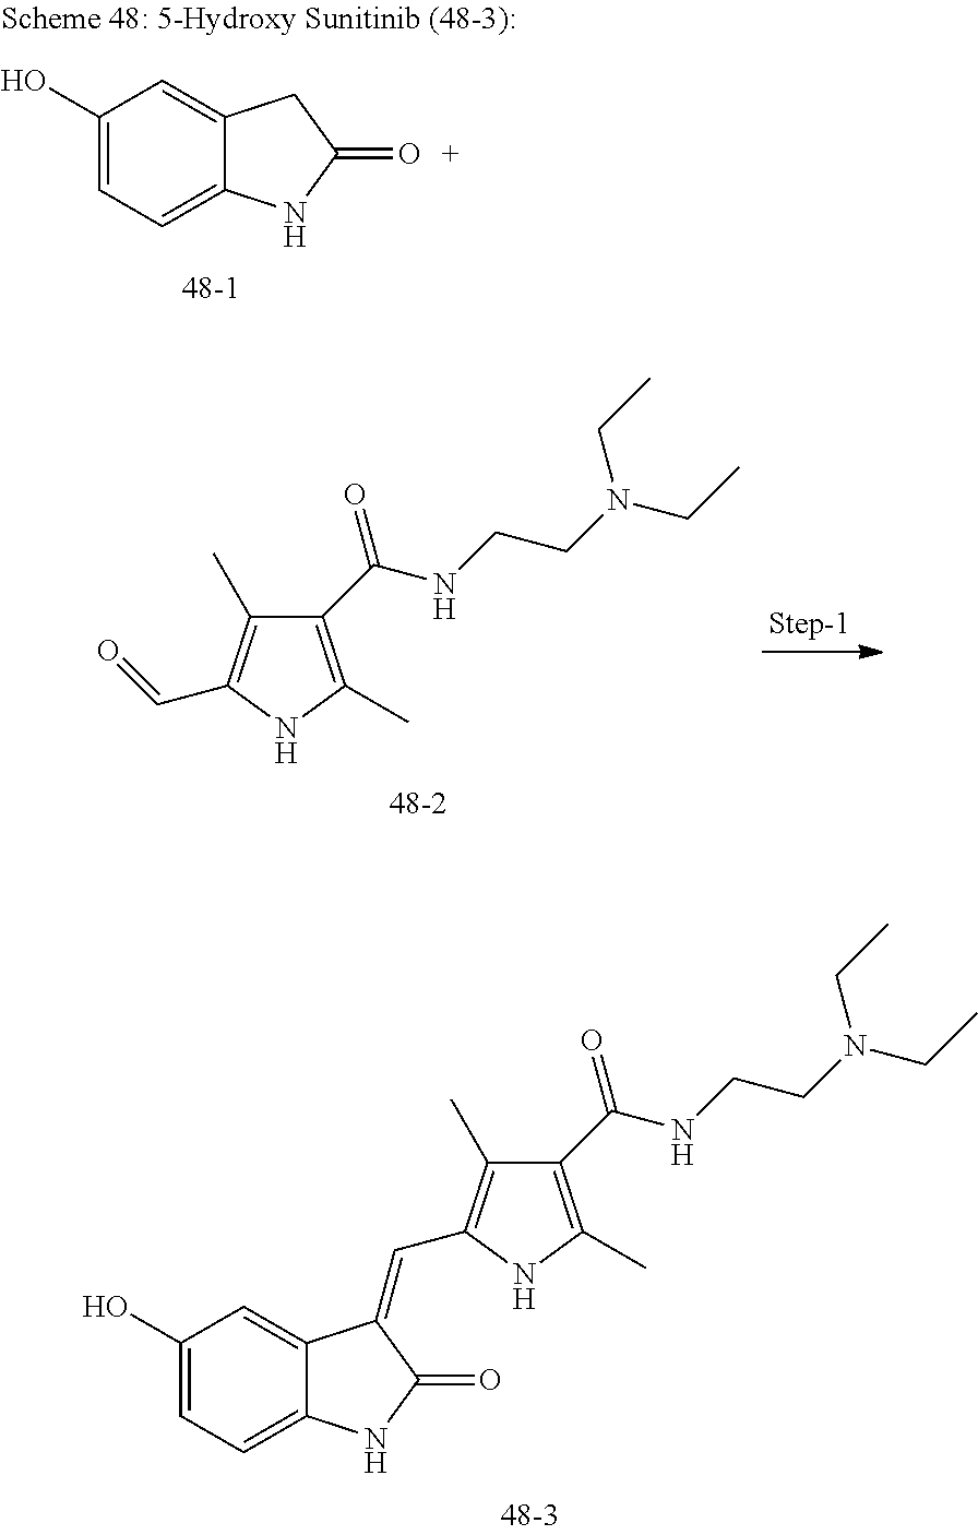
C1(O)=CC=C2C(=C1)CC(=O)N2.C1(C(=O)NCCN(CC)CC)=C(C)NC(C=O)=C1C.C1(O)=CC=C2C(=C1)C(=CC1=C(C)C(C(=O)NCCN(CC)CC)=C(C)N1)C(=O)N2
